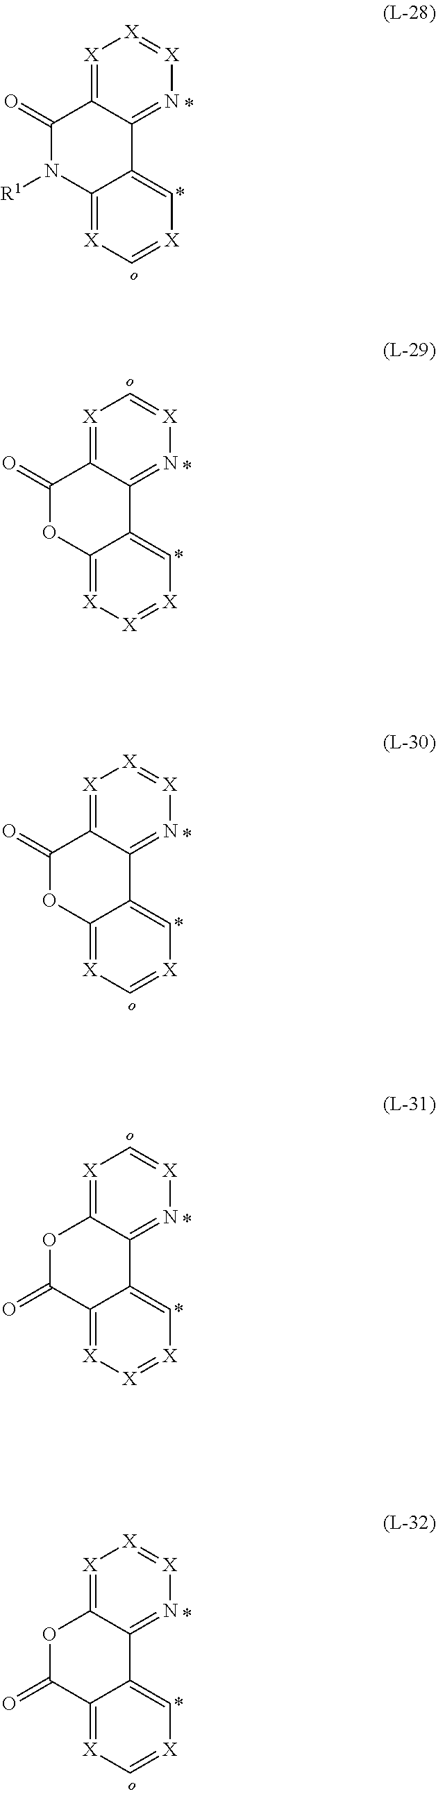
C12=[X]C=[X]C=C1C1=N[X]=[X][X]=C1C(=O)N2[R1].C12=[X][X]=[X]C=C1C1=N[X]=C[X]=C1C(=O)O2.C12=[X]C=[X]C=C1C1=N[X]=[X][X]=C1C(=O)O2.C12=[X][X]=[X]C=C1C1=N[X]=C[X]=C1OC2=O.C12=[X]C=[X]C=C1C1=N[X]=[X][X]=C1OC2=O
